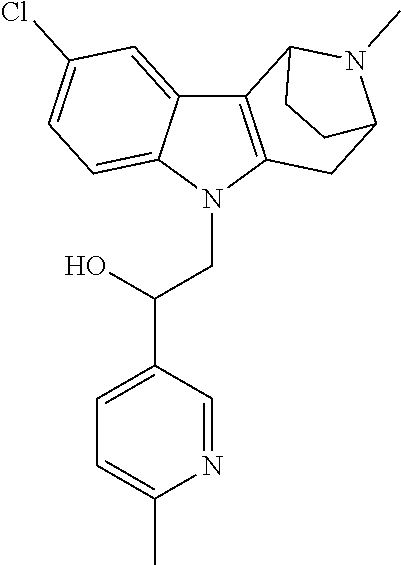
C12=CC(Cl)=CC=C1N(CC(C1=CC=C(C)N=C1)O)C1=C2C2N(C)C(C1)CC2
